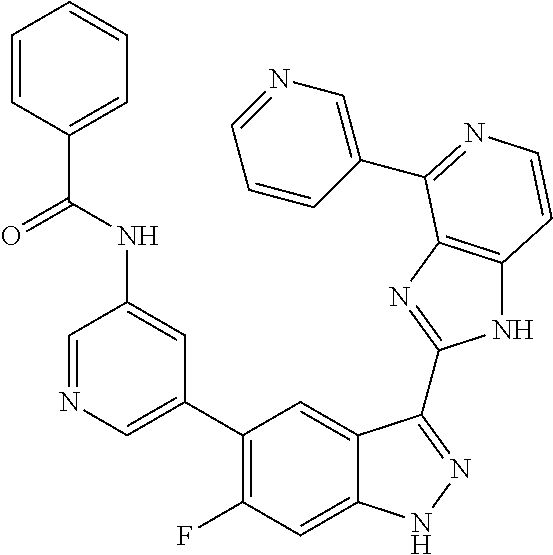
C1=C(C2=C(F)C=C3C(=C2)C(C2=NC4=C(N2)C=CN=C4C2=CN=CC=C2)=NN3)C=C(NC(=O)C2=CC=CC=C2)C=N1
